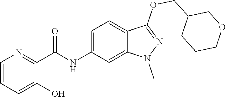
C(NC1=CC=C2C(=C1)N(C)N=C2OCC1CCCOC1)(C1=NC=CC=C1O)=O
